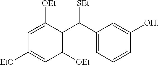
C1([EtO])=CC([OEt])=C(C(C2=CC=CC([OH])=C2)[SEt])C([OEt])=C1
